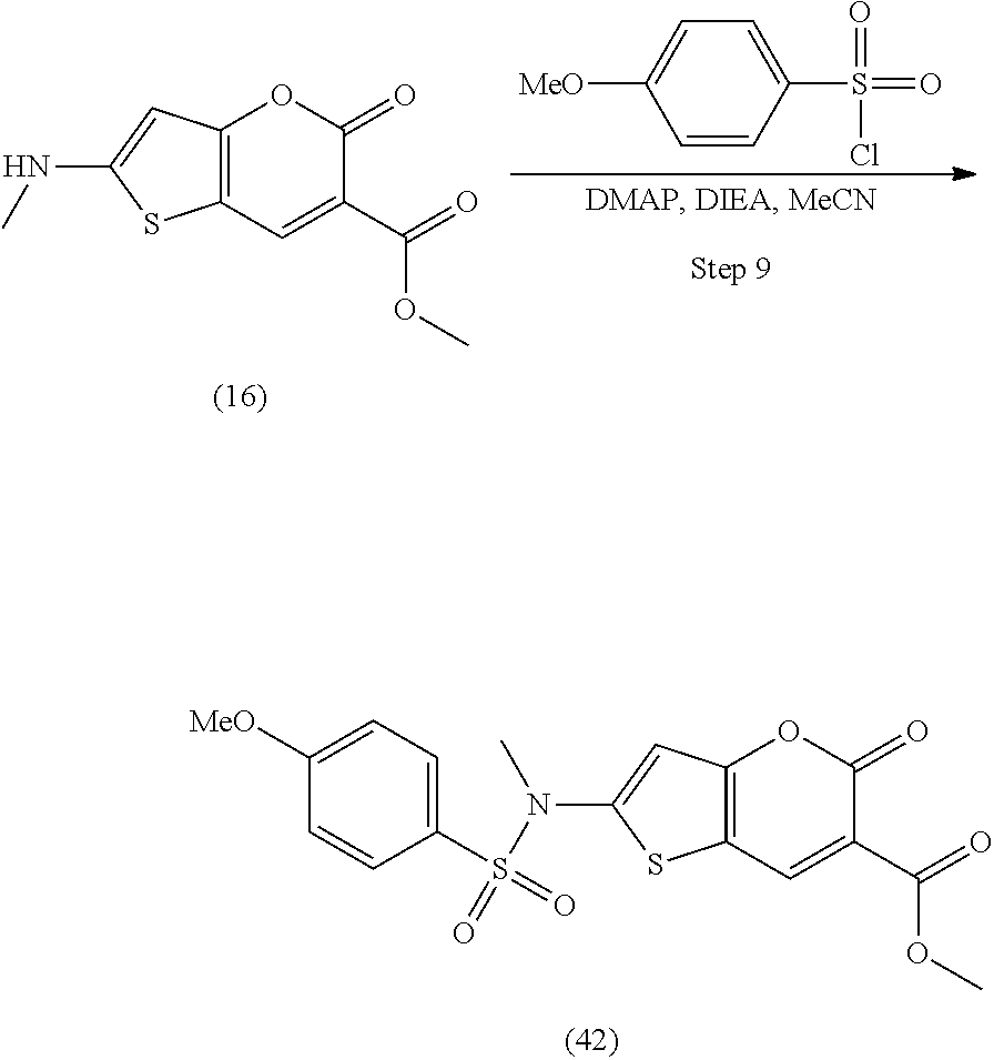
C12=C(C=C(C(=O)OC)C(=O)O1)SC(N(S(=O)(C1=CC=C([MeO])C=C1)=O)C)=C2.C1=CC(S(=O)(=O)Cl)=CC=C1[MeO].C12=C(C=C(C(=O)OC)C(=O)O1)SC(NC)=C2
